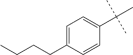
C1(C(C)(C)C)=CC=C(CCCC)C=C1
